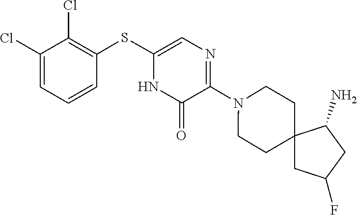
N1(C2=NC=C(SC3=C(Cl)C(Cl)=CC=C3)NC2=O)CCC2(CC1)CC(F)CC2N
